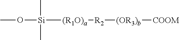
CO[Si]([(R1O)a][R2][(OR3)b][COOM])(C)C
